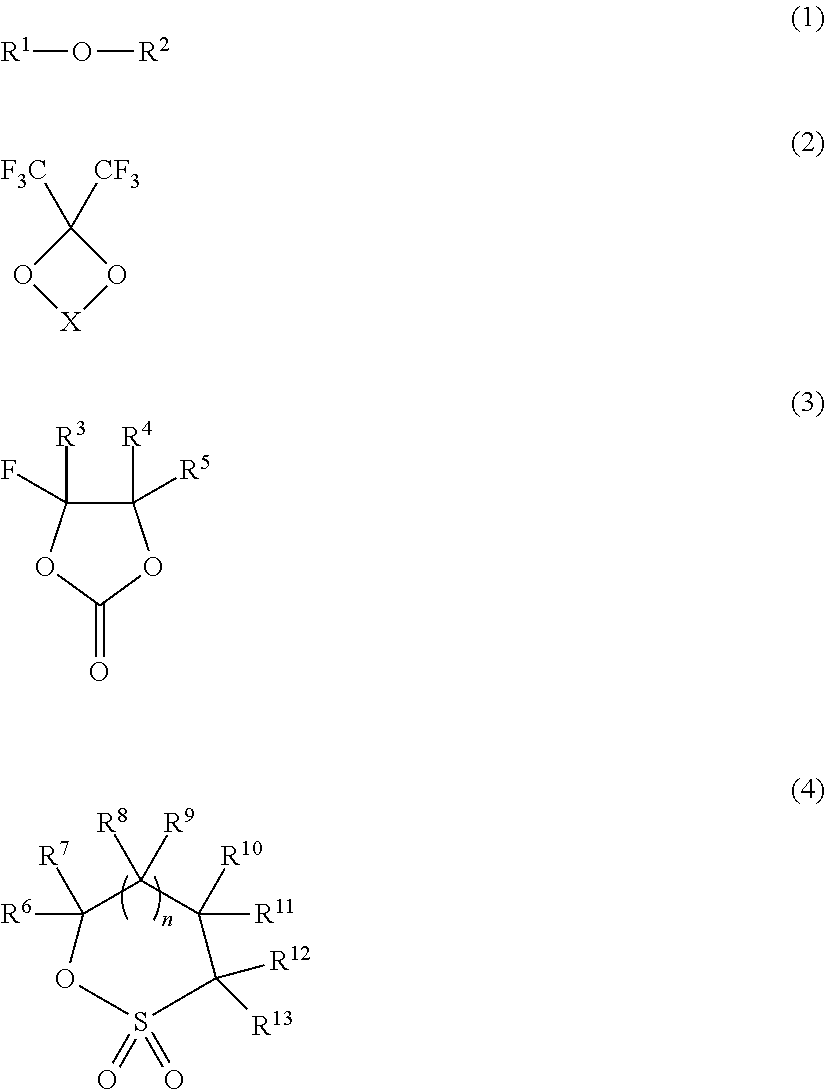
C1([R6])([R7])C([R8])([R9])C([R11])([R10])C([R12])([R13])S(=O)(=O)O1.[R1]O[R2].C1([F3C])([CF3])O[X]O1.C1([R4])([R5])C([R3])(F)OC(=O)O1
